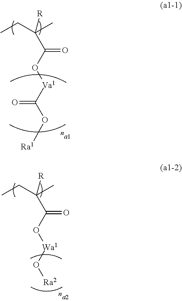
CCC(C)([R])C(O[Va1]C(O[Ra1])=O)=O.CCC(C)([R])C(O[Wa1]O[Ra2])=O
